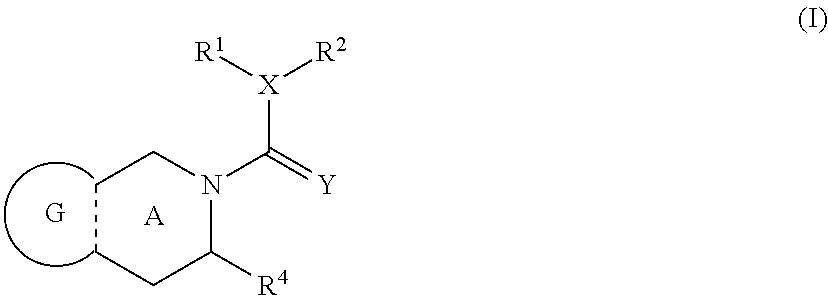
N1(C(=[Y])[X]([R1])[R2])C([R4])CCCC1.[A]
